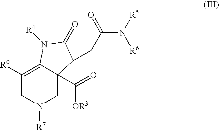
[R4]N1C2=C([R0])CN([R7])CC2(C(=O)[OR3])C(CC(=O)N([R6])[R5])C1=O
